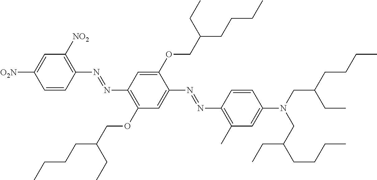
C1=CC(N=NC2=C(OCC(CCCC)CC)C=C(N=NC3=C(C)C=C(N(CC(CCCC)CC)CC(CCCC)CC)C=C3)C(OCC(CCCC)CC)=C2)=C([NO2])C=C1[O2N]
